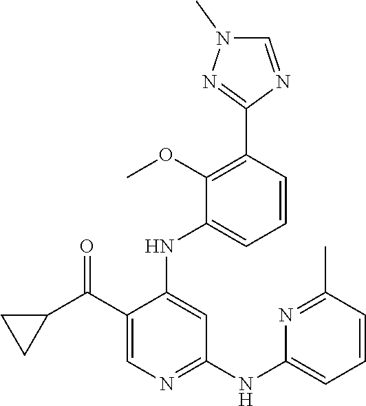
C1(C(C2CC2)=O)=CN=C(NC2=CC=CC(C)=N2)C=C1NC1=CC=CC(C2=NN(C)C=N2)=C1OC
